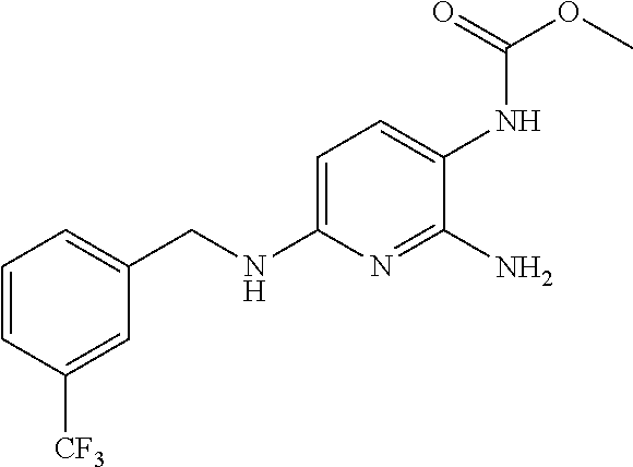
C1=CC([CF3])=CC(CNC2=CC=C(NC(OC)=O)C(N)=N2)=C1
